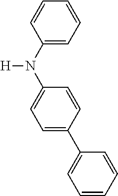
[H]N(C1=CC=C(C2=CC=CC=C2)C=C1)C1=CC=CC=C1
